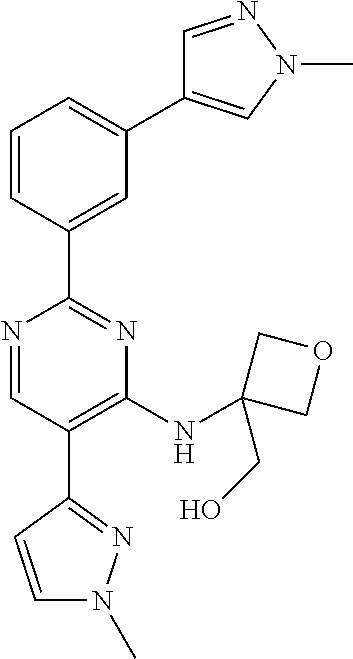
N1=CC(C2=NN(C)C=C2)=C(NC2(CO)COC2)N=C1C1=CC(C2=CN(C)N=C2)=CC=C1
